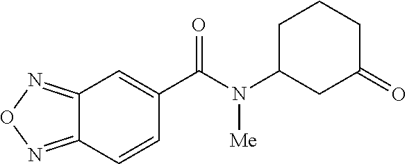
C1C(N([Me])C(=O)C2=CC3=NON=C3C=C2)CC(=O)CC1
